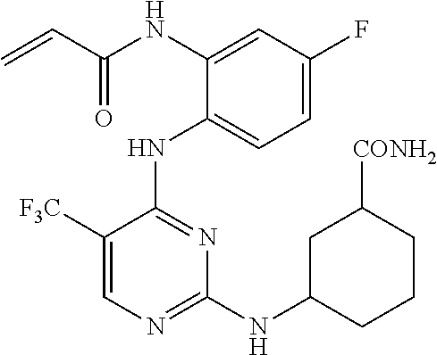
C=CC(NC1=CC(F)=CC=C1NC1=NC(NC2CCCC([CONH2])C2)=NC=C1[F3C])=O
